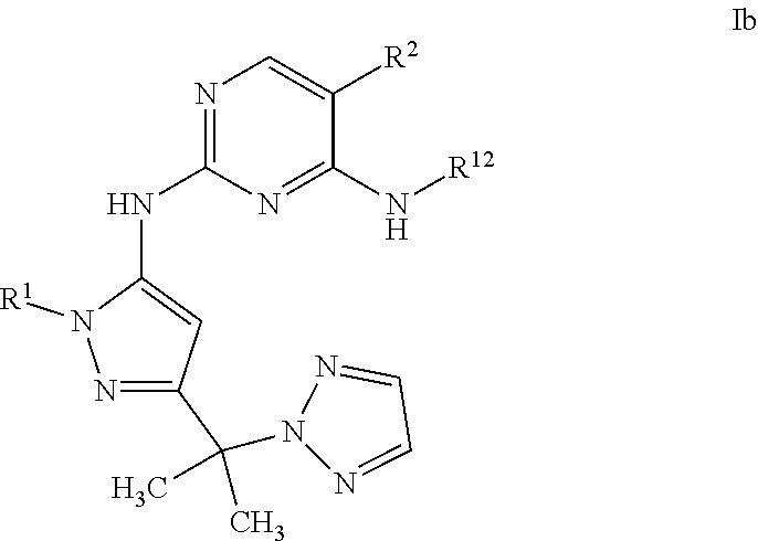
N1=C(C(C)(C)N2N=CC=N2)C=C(NC2=NC=C([R2])C(N[R12])=N2)N1[R1]
